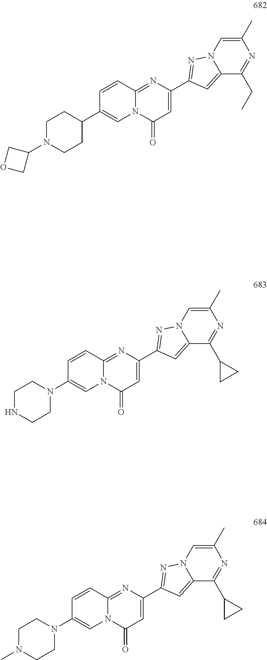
C1(C2=NN3C(=C2)C(C2CC2)=NC(C)=C3)=CC(=O)N2C(=N1)C=CC(N1CCNCC1)=C2.C1(C2=NN3C(=C2)C(CC)=NC(C)=C3)=CC(=O)N2C(=N1)C=CC(C1CCN(C3COC3)CC1)=C2.C1(C2=NN3C(=C2)C(C2CC2)=NC(C)=C3)=CC(=O)N2C(=N1)C=CC(N1CCN(C)CC1)=C2
